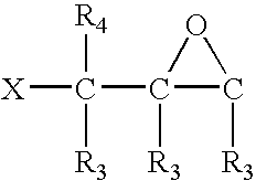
C1([R3])(C([R4])([R3])[X])C([R3])O1
